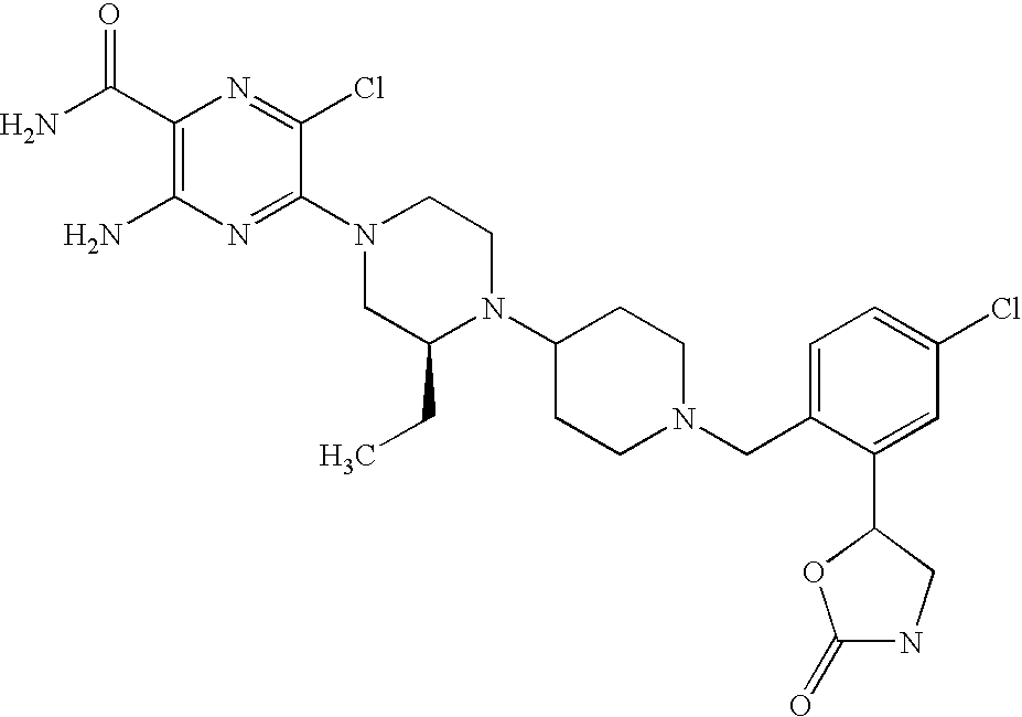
C1(C(N)=O)=C(N)N=C(N2CC(CC)N(C3CCN(CC4=CC=C(Cl)C=C4C4OC(=O)NC4)CC3)CC2)C(Cl)=N1
